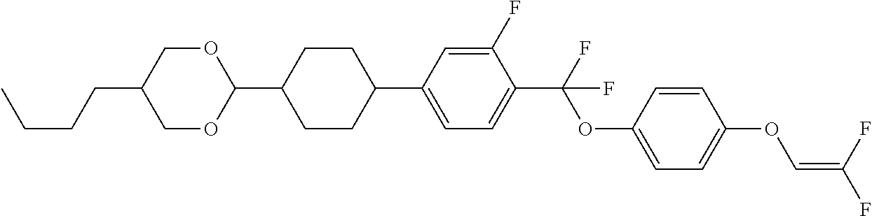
C1OC(C2CCC(C3=CC=C(C(F)(OC4=CC=C(OC=C(F)F)C=C4)F)C(F)=C3)CC2)OCC1CCCC
